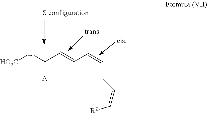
[HO2C][L]C(C=CC=CCC=C[R2])[A]
